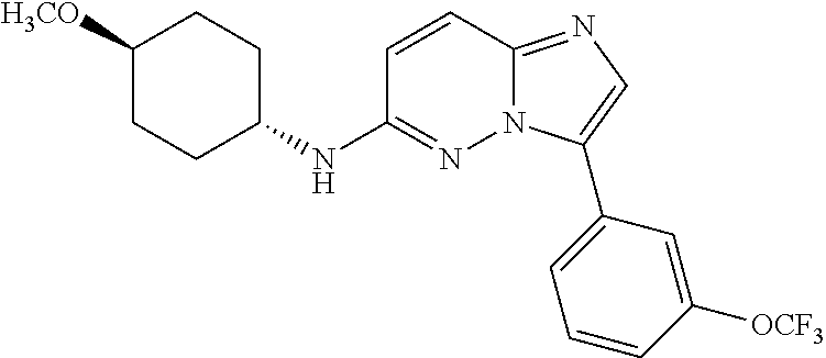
C1([H3CO])CCC(NC2=NN3C(=NC=C3C3=CC=CC([OCF3])=C3)C=C2)CC1
